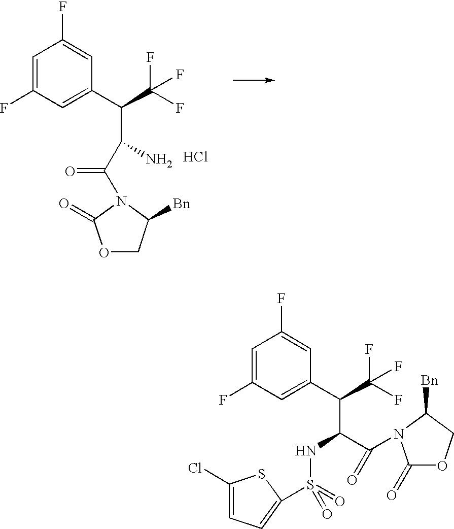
Cl.C1=C(F)C=C(C(C(F)(F)F)C(N)C(=O)N2C([Bn])COC2=O)C=C1F.C1=C(F)C=C(C(C(F)(F)F)C(NS(=O)(=O)C2=CC=C(Cl)S2)C(=O)N2C(=O)OCC2[Bn])C=C1F
